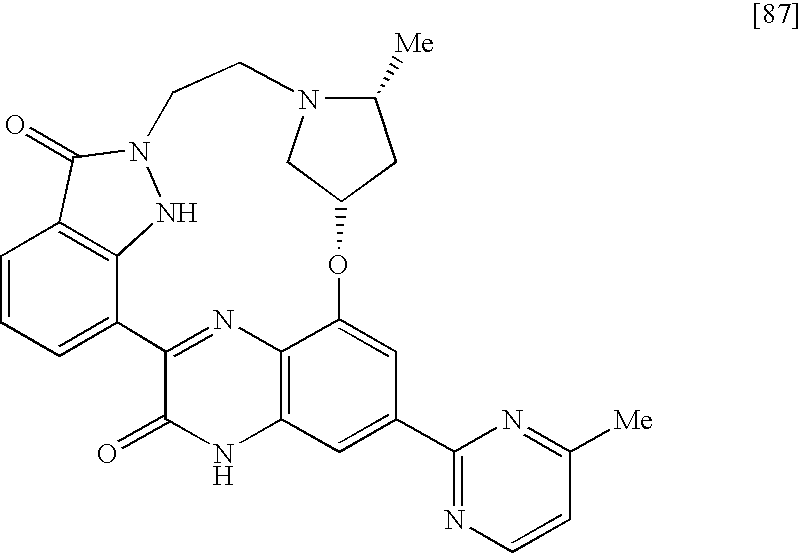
C1=CC=C2C3=C1C(=O)N(N3)CCN1C([Me])CC(OC3=CC(C4=NC=CC([Me])=N4)=CC4=C3N=C2C(=O)N4)C1
